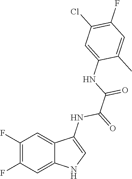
C12=CC(F)=C(F)C=C1NC=C2NC(C(NC1=CC(Cl)=C(F)C=C1C)=O)=O
